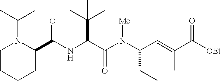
N(C(C(N(C(CC)C=C(C)C([OEt])=O)[Me])=O)C(C)(C)C)C(C1N(C(C)C)CCCC1)=O
